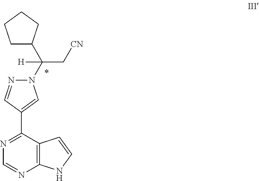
N1=C(C2=CN(C([H])(C[CN])C3CCCC3)N=C2)C2=C(N=C1)NC=C2
